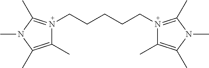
C1(C)=C(C)N(C)C(C)=N1CCCCCN1=C(C)N(C)C(C)=C1C
